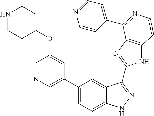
C1(C2=CN=CC(OC3CCNCC3)=C2)=CC=C2C(=C1)C(C1=NC3=C(N1)C=CN=C3C1=CC=NC=C1)=NN2
